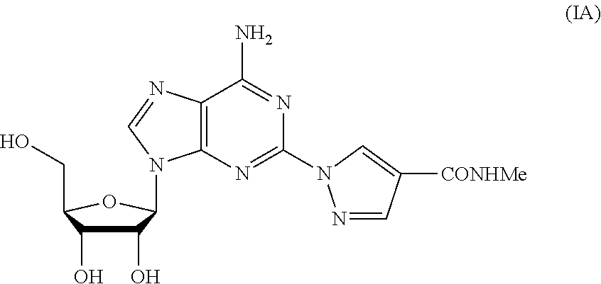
C12=C(N=C(N3N=CC([CONHMe])=C3)N=C1N)N(C1C(O)C(O)C(CO)O1)C=N2
